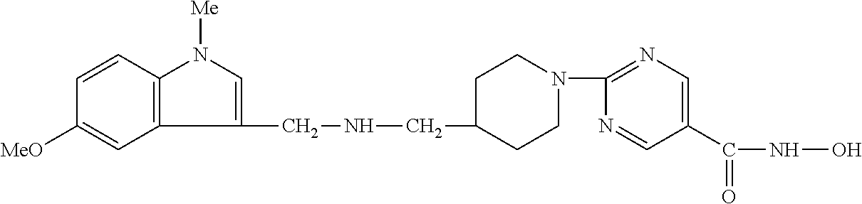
C1CN(C2=NC=C(C(=O)NO)C=N2)CCC1CNCC1=CN([Me])C2=C1C=C([MeO])C=C2
